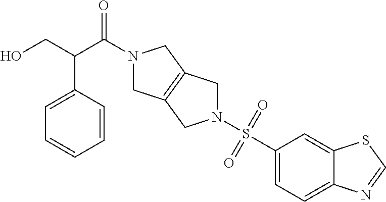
N1(S(C2=CC=C3C(=C2)SC=N3)(=O)=O)CC2=C(C1)CN(C(C(CO)C1=CC=CC=C1)=O)C2
